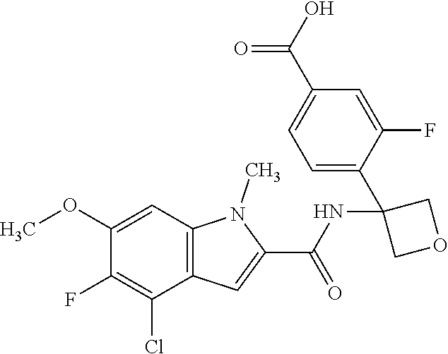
C1=C(C2(NC(C3=CC4=C(N3C)C=C(OC)C(F)=C4Cl)=O)COC2)C(F)=CC(C(O)=O)=C1
